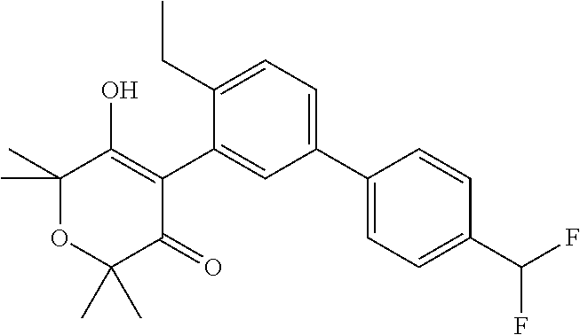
C1(C)(C)OC(C)(C)C(=O)C(C2=CC(C3=CC=C(C(F)F)C=C3)=CC=C2CC)=C1O
